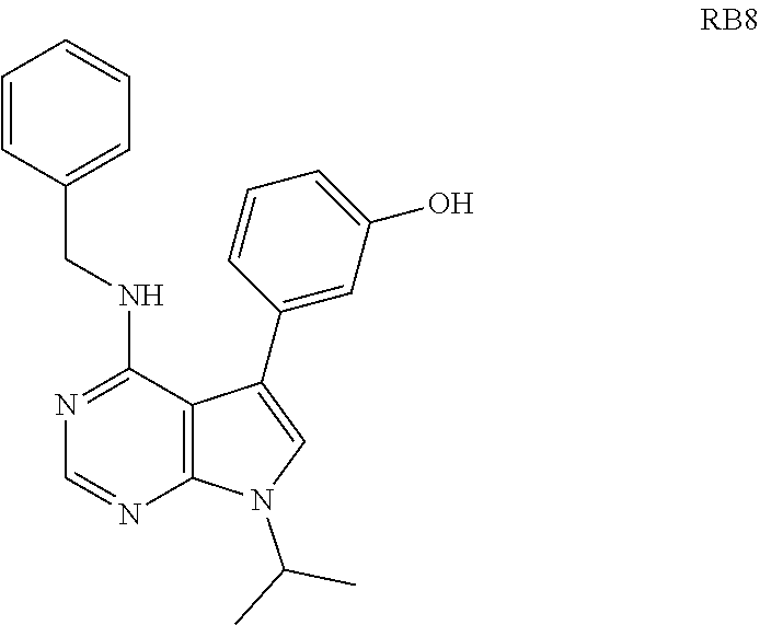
N1=C(NCC2=CC=CC=C2)C2=C(N=C1)N(C(C)C)C=C2C1=CC(O)=CC=C1
